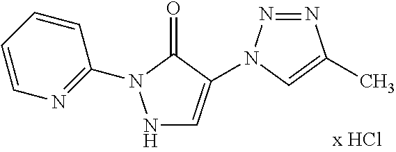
N1C=C(N2N=NC(C)=C2)C(=O)N1C1=NC=CC=C1
